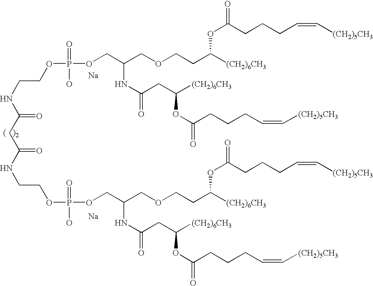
N(CCOP(OCC(COCCC([(CH2)6CH3])OC(=O)CCCC=C[(CH2)5CH3])NC(=O)CC([(CH2)6CH3])OC(CCCC=C[(CH2)5CH3])=O)(=O)O)C(CC(NCCOP(O)(=O)OCC(COCCC([(CH2)6CH3])OC(=O)CCCC=C[(CH2)5CH3])NC(=O)CC([(CH2)6CH3])OC(CCCC=C[(CH2)5CH3])=O)=O)=O.[Na].[Na]
